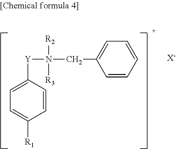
[R2]N([Y]C1=CC=C([R1])C=C1)(CC1=CC=CC=C1)[R3].[X-]
